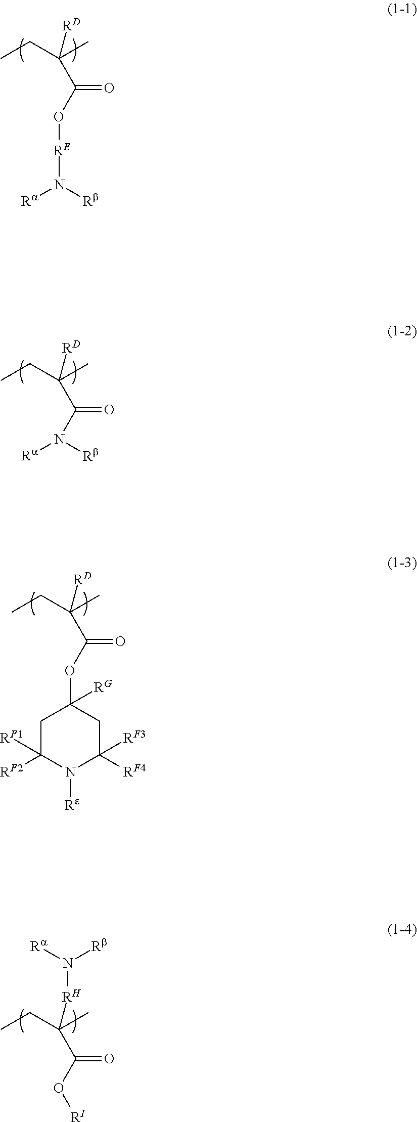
CCC(C)([RD])C(O[RE]N([Ra])[Rb])=O.CCC(C)([RD])C(N([Ra])[Rb])=O.CCC(C)([RD])C(OC1([RG])CC([RF2])([RF1])N([Re])C([RF4])([RF3])C1)=O.CCC(C)([RH]N([Rb])[Ra])C(O[RI])=O
